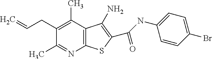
C12=C(C(C)=C(CC=C)C(C)=N1)C(N)=C(C(NC1=CC=C(Br)C=C1)=O)S2
